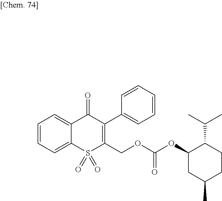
C1=CC=C2C(=C1)C(=O)C(C1=CC=CC=C1)=C(COC(OC1CC(C)CCC1C(C)C)=O)S2(=O)=O
